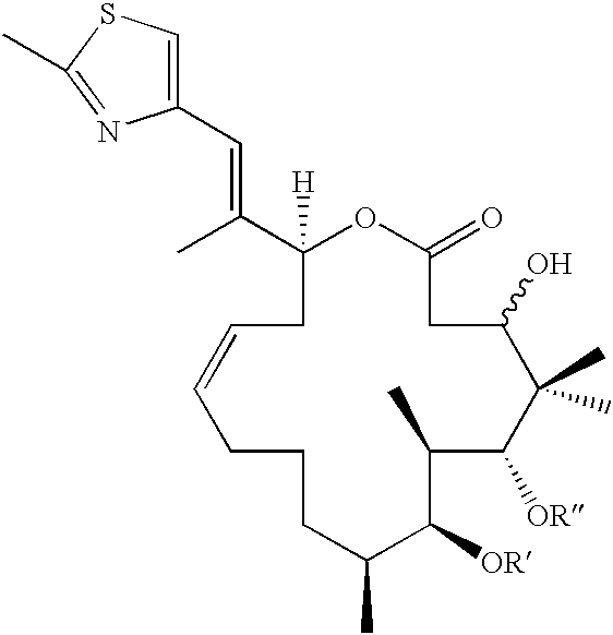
C1([H])(C(C)=CC2=CSC(C)=N2)CC=CCCCC(C)C([OR])C(C)C([OR])C(C)(C)C(O)CC(=O)O1
